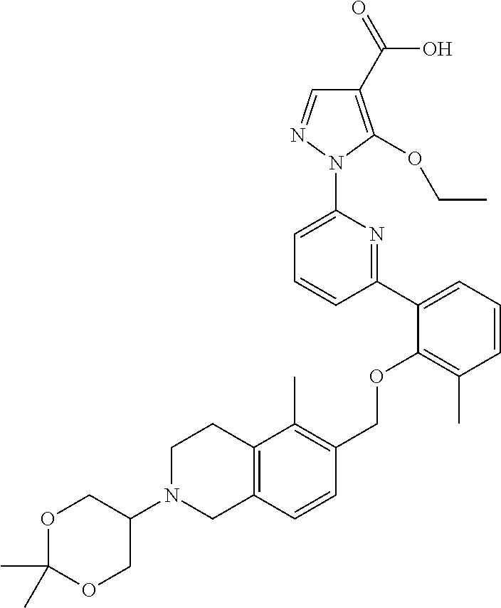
C1(C2=CC=CC(C)=C2OCC2=C(C)C3=C(C=C2)CN(C2COC(C)(C)OC2)CC3)=NC(N2N=CC(C(=O)O)=C2OCC)=CC=C1
